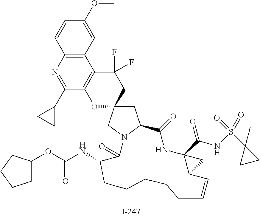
C1=CC2=C(C=C1OC)C1=C(C(C3CC3)=N2)OC2(CC1(F)F)CC1N(C2)C(=O)C(NC(=O)OC2CCCC2)CCCCCC=CC2C(C(NS(C3(C)CC3)(=O)=O)=O)(NC1=O)C2
